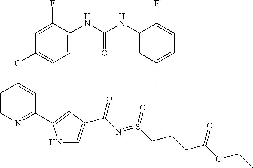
C1=C(NC(NC2=CC(C)=CC=C2F)=O)C(F)=CC(OC2=CC(C3=CC(C(N=S(CCCC(OCC)=O)(=O)C)=O)=CN3)=NC=C2)=C1
